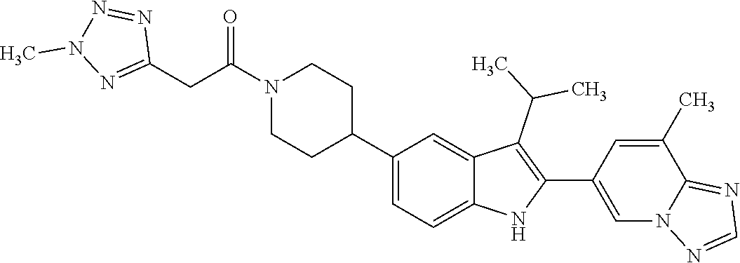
C1(C2CCN(C(CC3=NN(C)N=N3)=O)CC2)=CC=C2C(=C1)C(C(C)C)=C(C1=CN3C(=NC=N3)C(C)=C1)N2
